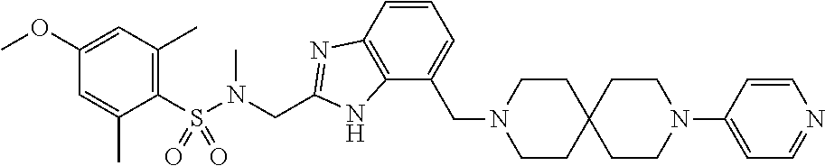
C1(OC)=CC(C)=C(S(N(CC2=NC3=C(N2)C(CN2CCC4(CC2)CCN(C2=CC=NC=C2)CC4)=CC=C3)C)(=O)=O)C(C)=C1
